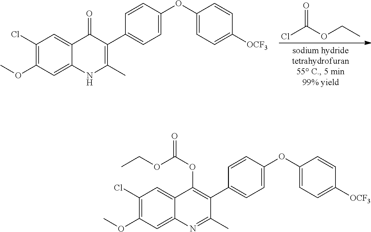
C1(Cl)=C(OC)C=C2C(=C1)C(=O)C(C1=CC=C(OC3=CC=C([OCF3])C=C3)C=C1)=C(C)N2.ClC(OCC)=O.C1(Cl)=C(OC)C=C2C(=C1)C(OC(OCC)=O)=C(C1=CC=C(OC3=CC=C([OCF3])C=C3)C=C1)C(C)=N2
